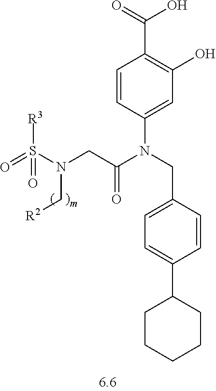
C1=CC(N(C(=O)CN(S(=O)([R3])=O)C[R2])CC2=CC=C(C3CCCCC3)C=C2)=CC(O)=C1C(O)=O
